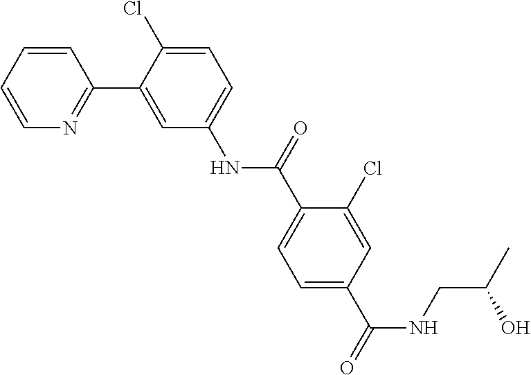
C1=CC=CN=C1C1=CC(NC(C2=CC=C(C(=O)NCC(O)C)C=C2Cl)=O)=CC=C1Cl
